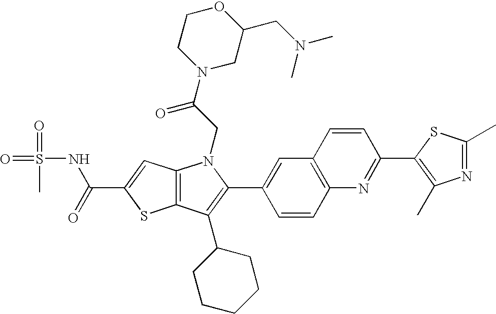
C(C1=CC2=C(S1)C(C1CCCCC1)=C(C1=CC3=C(C=C1)N=C(C1=C(C)N=C(C)S1)C=C3)N2CC(=O)N1CC(CN(C)C)OCC1)(=O)NS(=O)(=O)C
